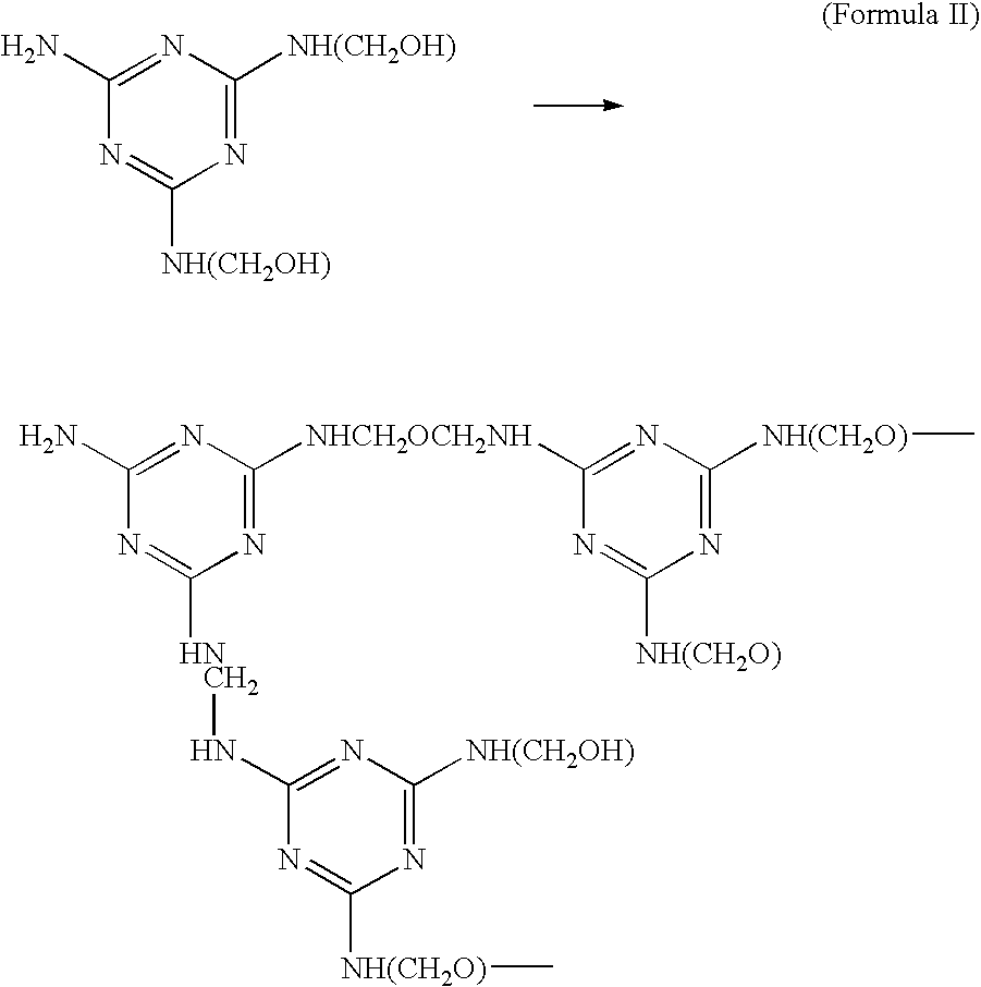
C1(N)=NC([NH(CH2OH)])=NC([NH(CH2OH)])=N1.C1(N)=NC([NHCH2OCH2NH]C2=NC([NH(CH2O)]C)=NC([NH(CH2O)])=N2)=NC([HN   CH2]NC2=NC([NH(CH2OH)])=NC([NH(CH2O)]C)=N2)=N1
